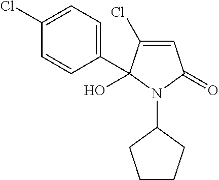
C1=C(Cl)C(O)(C2=CC=C(Cl)C=C2)N(C2CCCC2)C1=O
